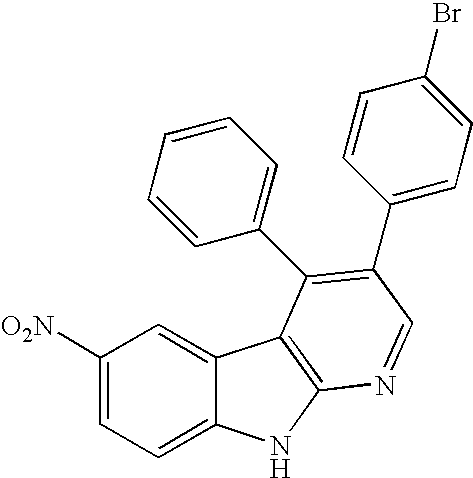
C1([O2N])=CC=C2C(=C1)C1=C(N2)N=CC(C2=CC=C(Br)C=C2)=C1C1=CC=CC=C1
